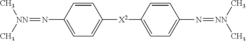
C[NN](C)=NC1=CC=C([X2]C2=CC=C(N=[NN](C)C)C=C2)C=C1
